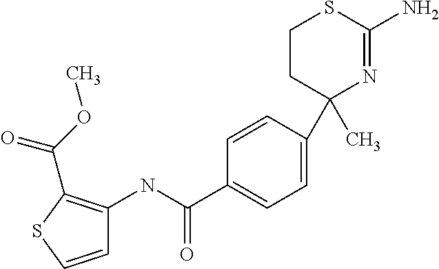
C1=CC(C2(C)N=C(N)SCC2)=CC=C1C(NC1=C(C(=O)OC)SC=C1)=O
